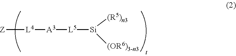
[Z][L4][A3][L5][Si]([(R5)n3])[(OR6)3-n3]
